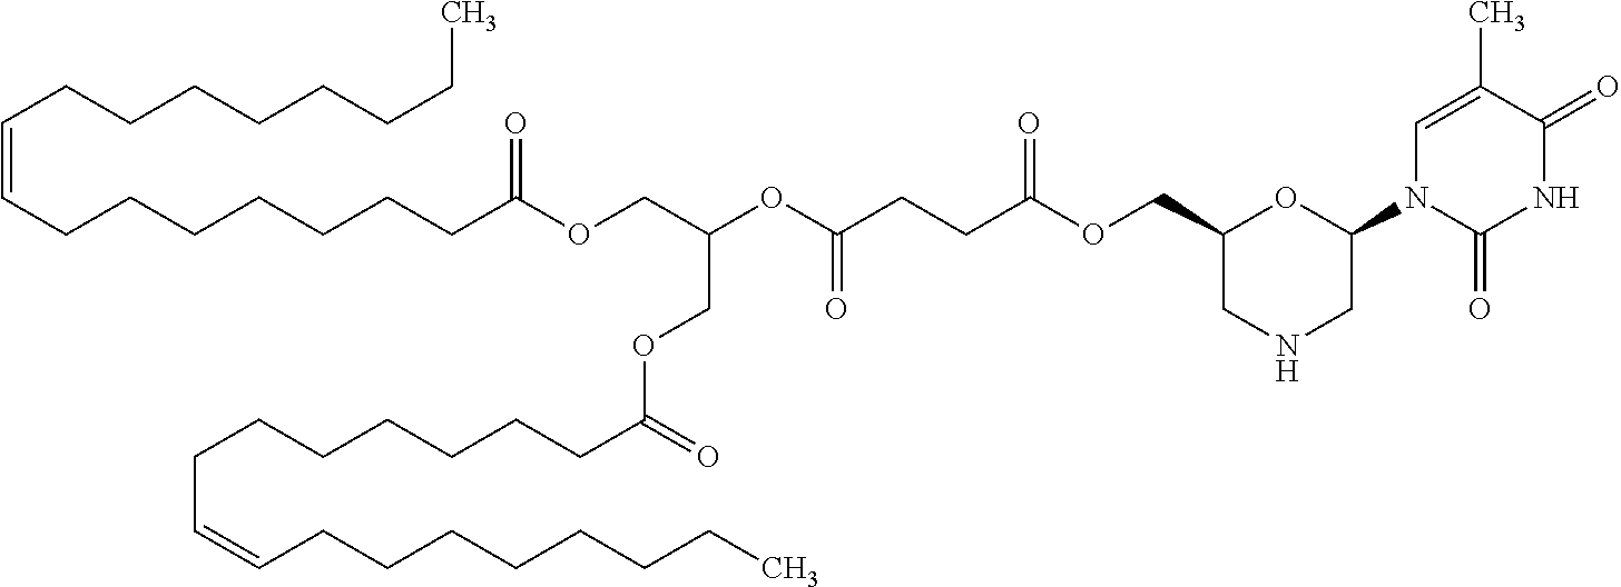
C1=C(C)C(=O)NC(=O)N1C1CNCC(COC(=O)CCC(OC(COC(CCCCCCCC=CCCCCCCCC)=O)COC(CCCCCCCC=CCCCCCCCC)=O)=O)O1
